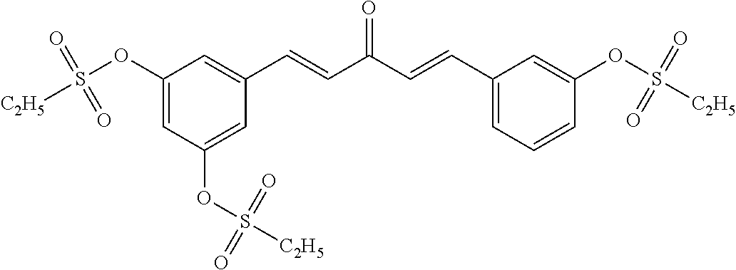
C1(OS([C2H5])(=O)=O)=CC(OS([C2H5])(=O)=O)=CC(C=CC(C=CC2=CC=CC(OS([C2H5])(=O)=O)=C2)=O)=C1
